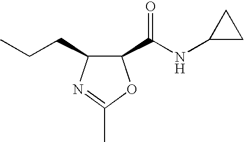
CCCC1C(C(NC2CC2)=O)OC(C)=N1
